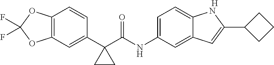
C12=C(C=C(C3(C(NC4=CC=C5C(=C4)C=C(C4CCC4)N5)=O)CC3)C=C1)OC(F)(F)O2.[H]
